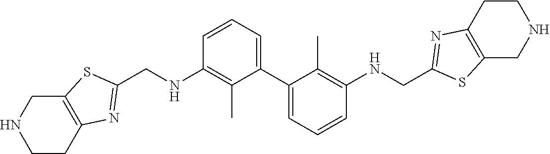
C1CC2=C(CN1)SC(CNC1=C(C)C(C3=CC=CC(NCC4=NC5=C(CNCC5)S4)=C3C)=CC=C1)=N2
